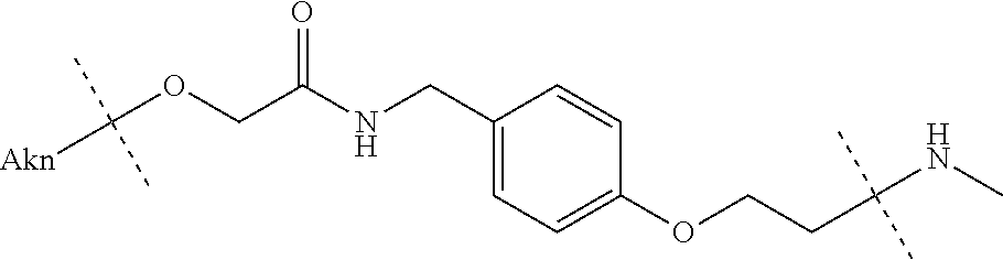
C(OCC(NCC1=CC=C(OCCC(NC)(C)C)C=C1)=O)([Akn])(C)C
